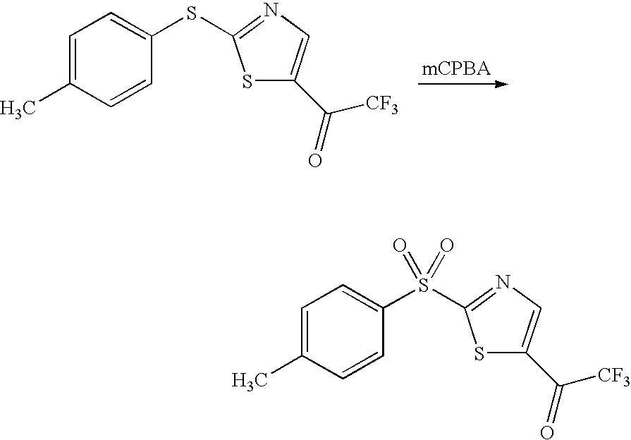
C1=C(C)C=CC(SC2=NC=C(C([CF3])=O)S2)=C1.C1=C(C)C=CC(S(C2=NC=C(C([CF3])=O)S2)(=O)=O)=C1
